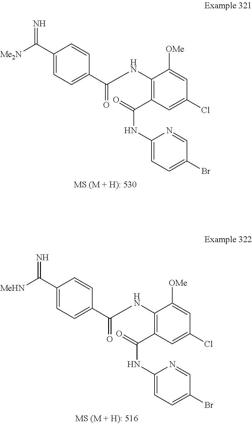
C(=N)(C1=CC=C(C(NC2=C(C(=O)NC3=CC=C(Br)C=N3)C=C(Cl)C=C2[OMe])=O)C=C1)[Me2N].C(=N)(C1=CC=C(C(NC2=C(C(=O)NC3=CC=C(Br)C=N3)C=C(Cl)C=C2[OMe])=O)C=C1)[MeHN]
